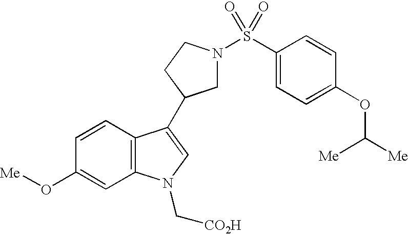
C1(O[Me])=CC2=C(C=C1)C(C1CN(S(C3=CC=C(OC([Me])[Me])C=C3)(=O)=O)CC1)=CN2C[CO2H]
